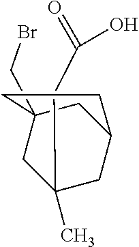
C1(C)(CC(=O)O)CC2CC(CBr)(C1)CC2
